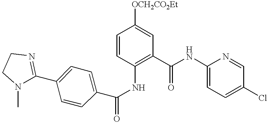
C1=CC(NC(C2=CC=C(C3=NCCN3C)C=C2)=O)=C(C(NC2=CC=C(Cl)C=N2)=O)C=C1[OCH2CO2Et]
